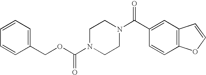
C(OC(N1CCN(C(C2=CC3=C(C=C2)OC=C3)=O)CC1)=O)C1=CC=CC=C1
